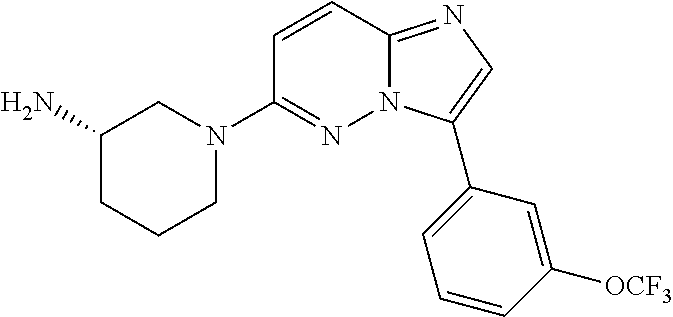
C1N(C2=NN3C(=NC=C3C3=CC=CC([OCF3])=C3)C=C2)CCCC1N
